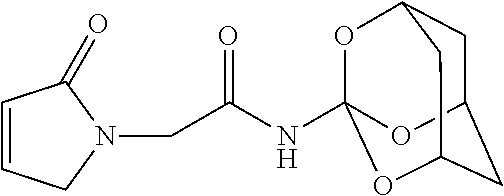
C1=CCN(CC(NC23OC4CC(CC(O2)C4)O3)=O)C1=O
